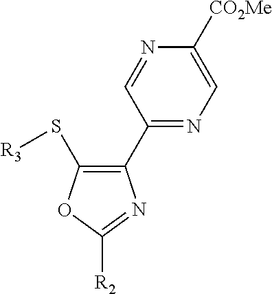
C1(C2=C(S[R3])OC([R2])=N2)=NC=C([CO2Me])N=C1
